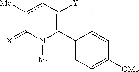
C1(C2=C([Y])cc([Me])C(=[X])N2[Me])=CC=C([OMe])C=C1F
